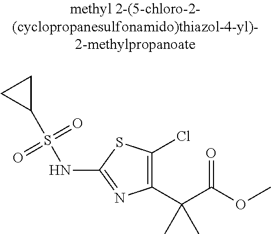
C1(C(C(=O)OC)(C)C)=C(Cl)SC(NS(C2CC2)(=O)=O)=N1
